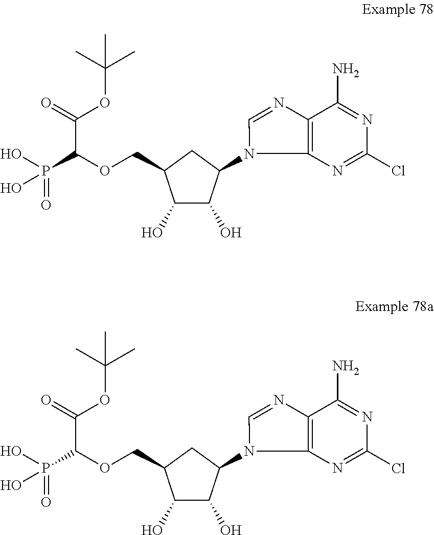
OC1C(O)C(N2C3=C(N=C2)C(N)=NC(Cl)=N3)CC1COC(P(O)(=O)O)C(OC(C)(C)C)=O.OC1C(O)C(N2C3=C(N=C2)C(N)=NC(Cl)=N3)CC1COC(P(O)(=O)O)C(OC(C)(C)C)=O
